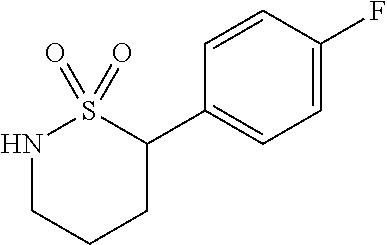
N1CCCC(C2=CC=C(F)C=C2)S1(=O)=O
